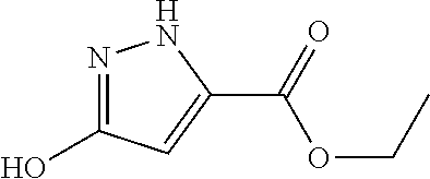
N1=C(O)C=C(C(=O)OCC)N1
